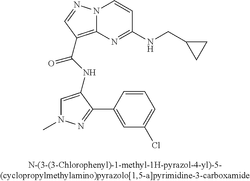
N12C(=C(C(NC3=CN(C)N=C3C3=CC(Cl)=CC=C3)=O)C=N1)N=C(NCC1CC1)C=C2
